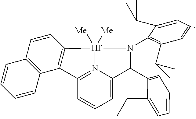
C12=N3C(=CC=C1)C(C1=CC=CC=C1C(C)C)N(C1=C(C(C)C)C=CC=C1C(C)C)[Hf]3([Me])([Me])C1=C2C2=C(C=CC=C2)C=C1
